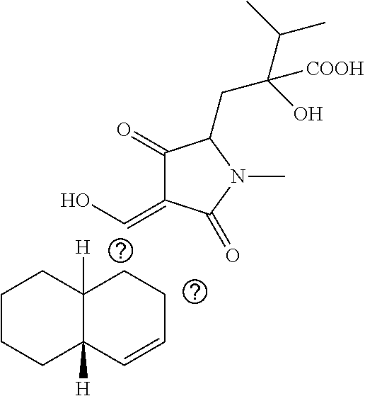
C1CCC2([H])C([H])(C1)CCC=C2.C(=C1C(=O)C(CC(O)(C(C)C)[COOH])N(C)C1=O)O
